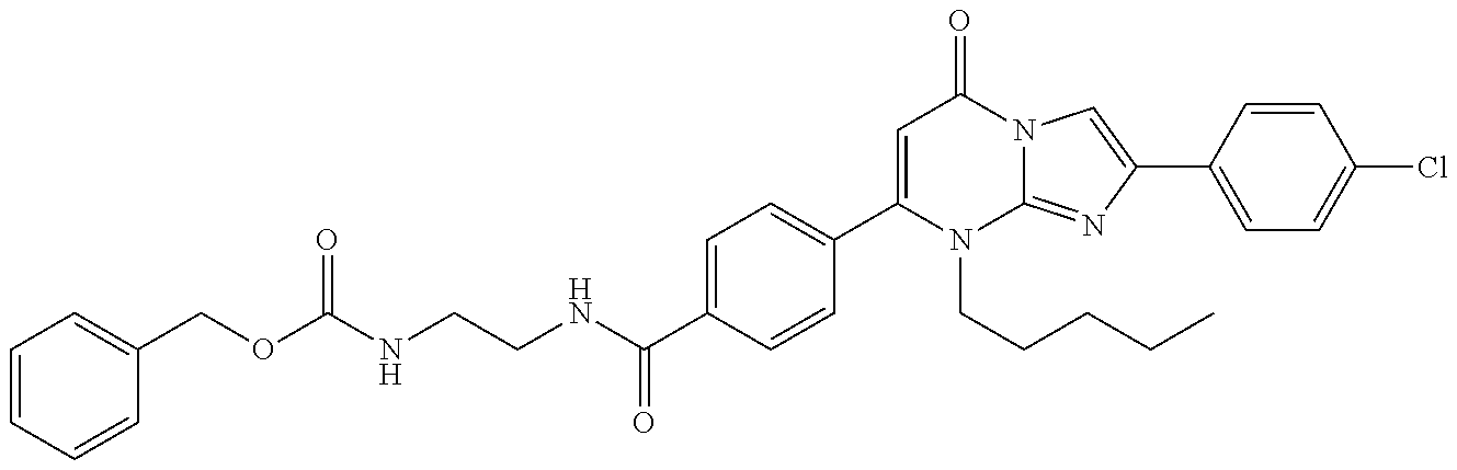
C1(C(NCCNC(OCC2=CC=CC=C2)=O)=O)=CC=C(C2=CC(=O)N3C(=NC(C4=CC=C(Cl)C=C4)=C3)N2CCCCC)C=C1
